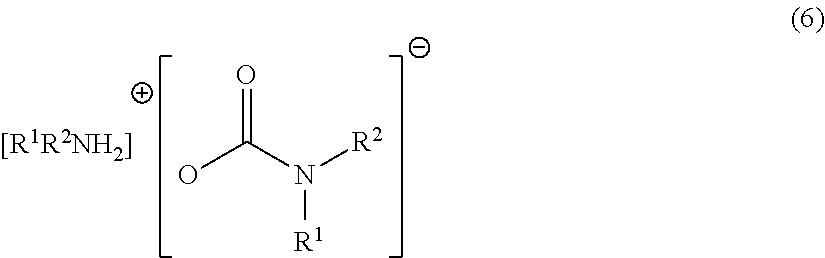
OC(N([R2])[R1])=O.[[R1R2NH2]]
